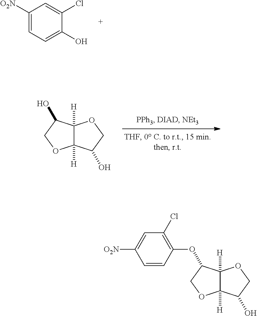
C1([O2N])=CC=C(O)C(Cl)=C1.C12([H])C([H])(C(O)CO1)OCC2O.C1=CC(OC2C3([H])C([H])(OC2)C(O)CO3)=C(Cl)C=C1[O2N]
